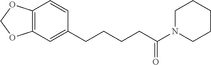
C12=C(C=C(CCCCC(N3CCCCC3)=O)C=C1)OCO2
